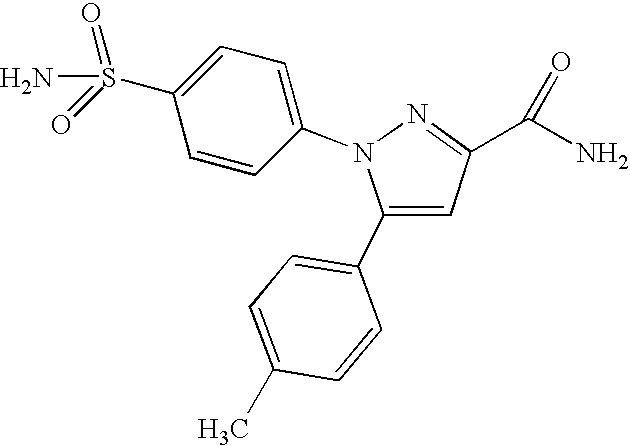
C1(C2=CC=C(C)C=C2)=CC(C(N)=O)=NN1C1=CC=C(S(=O)(=O)N)C=C1
